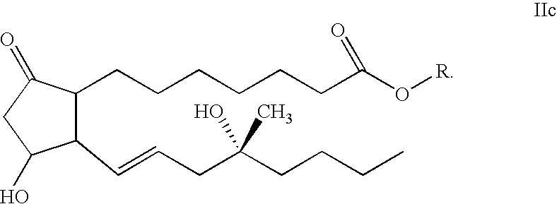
C1(C=CCC(CCCC)(C)O)C(CCCCCCC(O[R])=O)C(=O)CC1O
